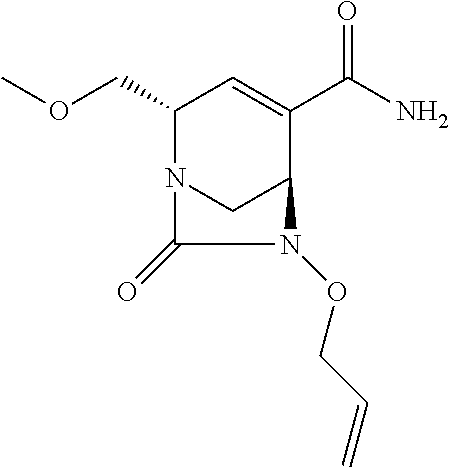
O(CC1N2CC(C(C(N)=O)=C1)N(OCC=C)C2=O)C
